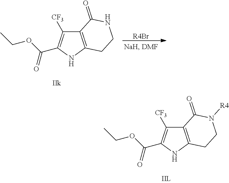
C12=C(NC(C(OCC)=O)=C1[CF3])CCN([R4])C2=O.C12=C(NC(C(OCC)=O)=C1[CF3])CCNC2=O.[R4Br]
